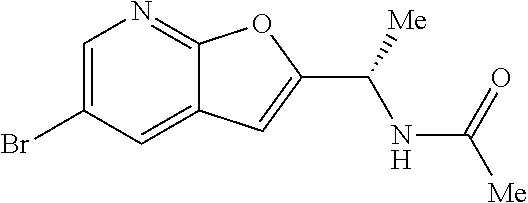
C1=C(Br)C=C2C(=N1)OC(C([Me])NC([Me])=O)=C2
